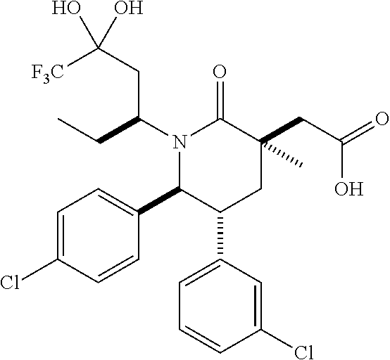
N1(C(CC([F3C])(O)O)CC)C(C2=CC=C(Cl)C=C2)C(C2=CC=CC(Cl)=C2)CC(CC(=O)O)(C)C1=O
